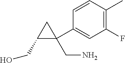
C1=CC(C)=C(F)C=C1C1(CN)CC1CO
